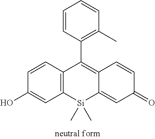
C12=C(C=CC(O)=C1)C(C1=C(C)C=CC=C1)=C1C(=CC(=O)C=C1)[Si]2(C)C
